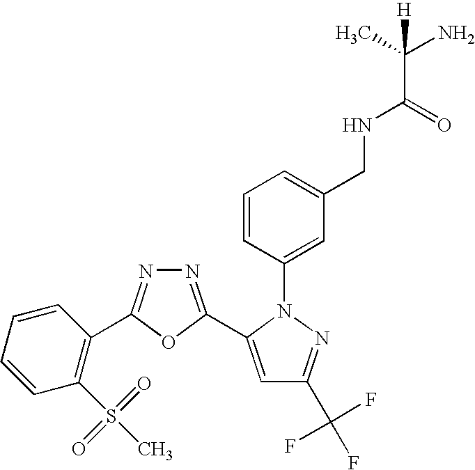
N1=C(C2=CC(C(F)(F)F)=NN2C2=CC(CNC(C(C)(N)[H])=O)=CC=C2)OC(C2=C(S(C)(=O)=O)C=CC=C2)=N1
